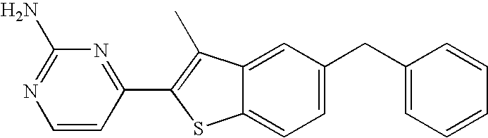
C1=CC(C2=C(C)C3=CC(CC4=CC=CC=C4)=CC=C3S2)=NC(N)=N1
